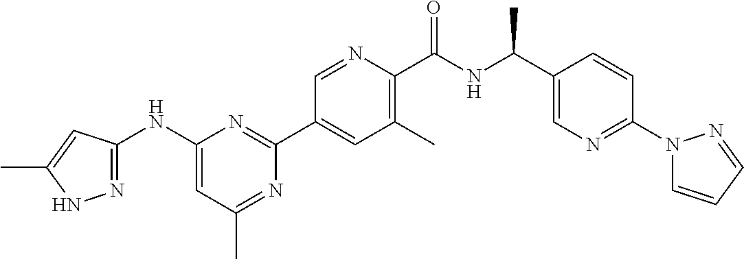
C1(NC2=NNC(C)=C2)=CC(C)=NC(C2=CC(C)=C(C(NC(C3=CN=C(N4C=CC=N4)C=C3)C)=O)N=C2)=N1
